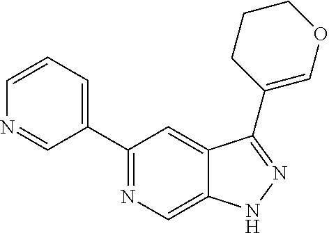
C1(C2=CC=CN=C2)=NC=C2C(=C1)C(C1=COCCC1)=NN2
